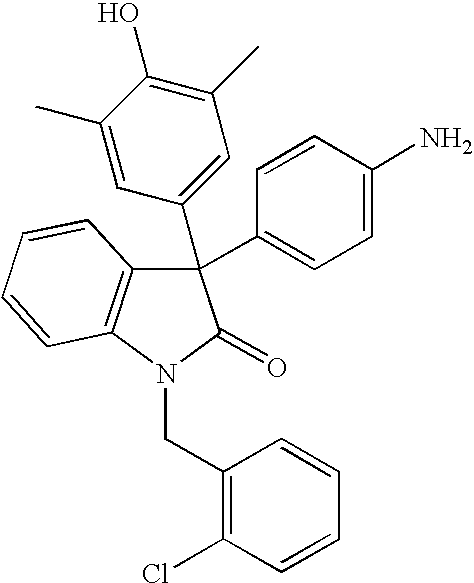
C1(C2(C3=CC(C)=C(O)C(C)=C3)C3=C(N(CC4=C(Cl)C=CC=C4)C2=O)C=CC=C3)=CC=C(N)C=C1
